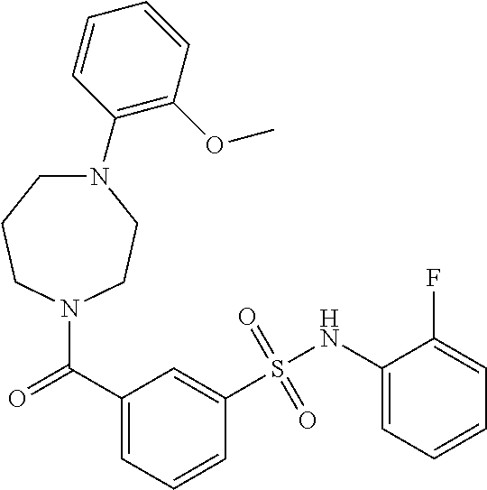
N1(C2=C(OC)C=CC=C2)CCCN(C(C2=CC=CC(S(NC3=CC=CC=C3F)(=O)=O)=C2)=O)CC1
